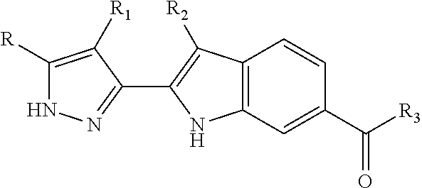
C12=C(C=C(C([R3])=O)C=C1)NC(C1=NNC([R])=C1[R1])=C2[R2]
